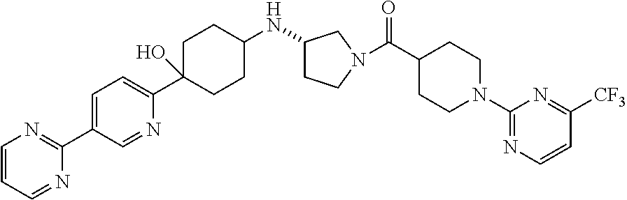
C1=C(C2=NC=CC=N2)C=NC(C2(O)CCC(NC3CCN(C(C4CCN(C5=NC=CC([CF3])=N5)CC4)=O)C3)CC2)=C1
